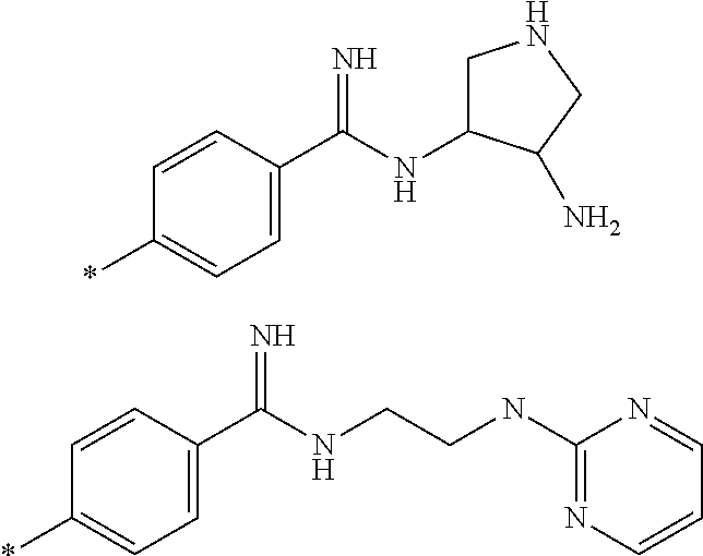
C1(C(NC2CNCC2N)=N)=CC=C(*)C=C1.C1(C(NCCNC2=NC=CC=N2)=N)=CC=C(*)C=C1
